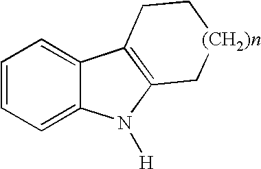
C1=CC=C2C(=C1)C1=C(N2[H])C[(CH2)n]CC1
